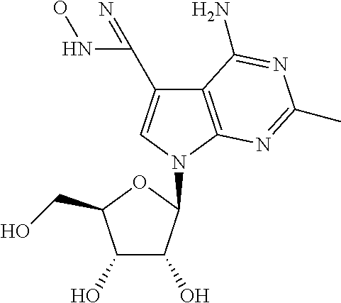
C12=C(N(C3C(O)C(O)C(CO)O3)C=C1C(NO)=N)N=C(C)N=C2N
